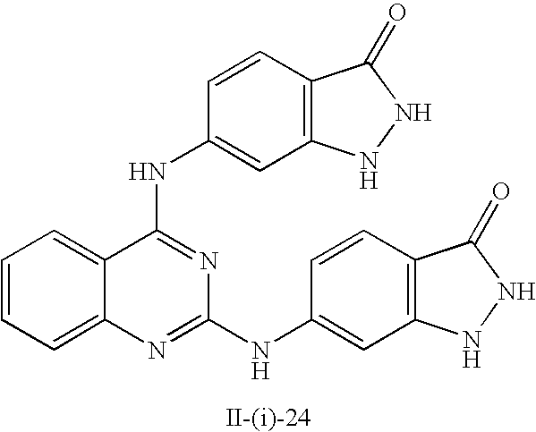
C1=CC=C2C(=C1)C(NC1=CC3=C(C=C1)C(=O)NN3)=NC(NC1=CC3=C(C=C1)C(=O)NN3)=N2
